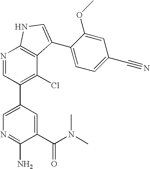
N1=CC(C2=CN=C(N)C(C(N(C)C)=O)=C2)=C(Cl)C2=C1NC=C2C1=CC=C(C#N)C=C1OC
